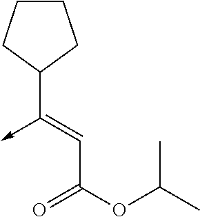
C(C(OC(C)C)=O)=C(->C)C1CCCC1
